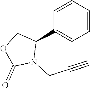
C1=CC=CC(C2COC(=O)N2CC#C)=C1
